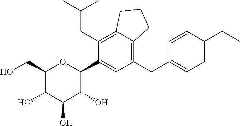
C1(CC2=CC=C(CC)C=C2)=C2C(=C(CC(C)C)C(C3OC(CO)C(O)C(O)C3O)=C1)CCC2
